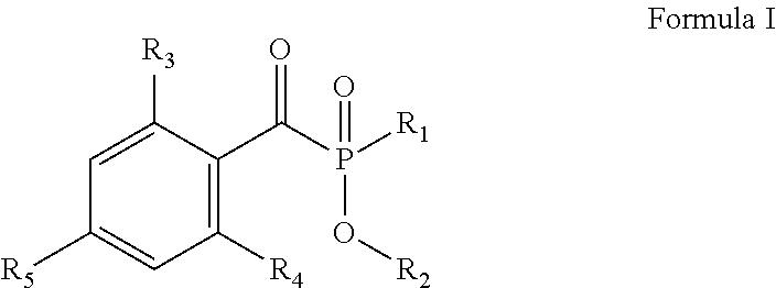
C1([R3])=CC([R5])=CC([R4])=C1C(P(O[R2])([R1])=O)=O
